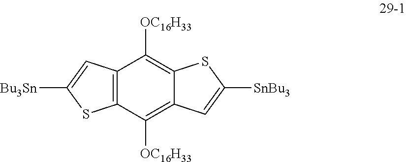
C12=C(C([OC16H33])=C3C(=C1[OC16H33])SC([SnBu3])=C3)SC([Bu3Sn])=C2
